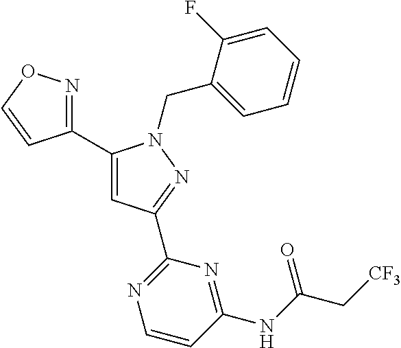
C1(C2=NOC=C2)=CC(C2=NC=CC(NC(C[CF3])=O)=N2)=NN1CC1=CC=CC=C1F
